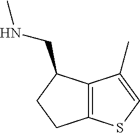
C12=C(C(C)=CS1)C(CNC)CC2
